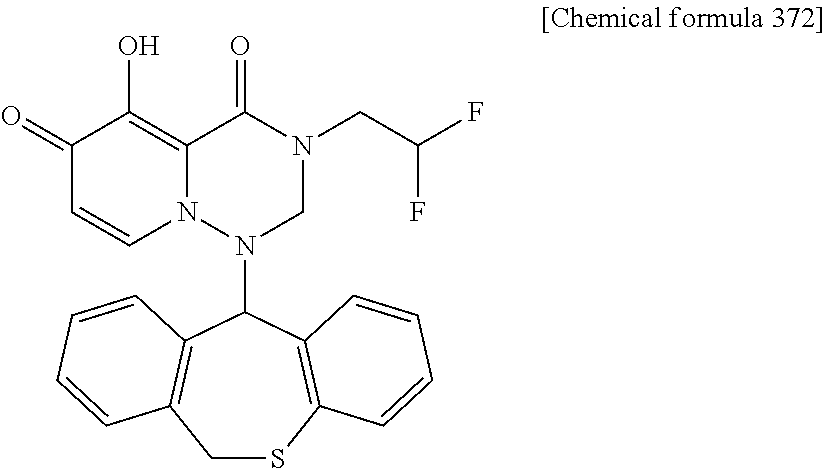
C1SC2=C(C(N3CN(CC(F)F)C(=O)C4=C(O)C(=O)C=CN34)C3=C1C=CC=C3)C=CC=C2
